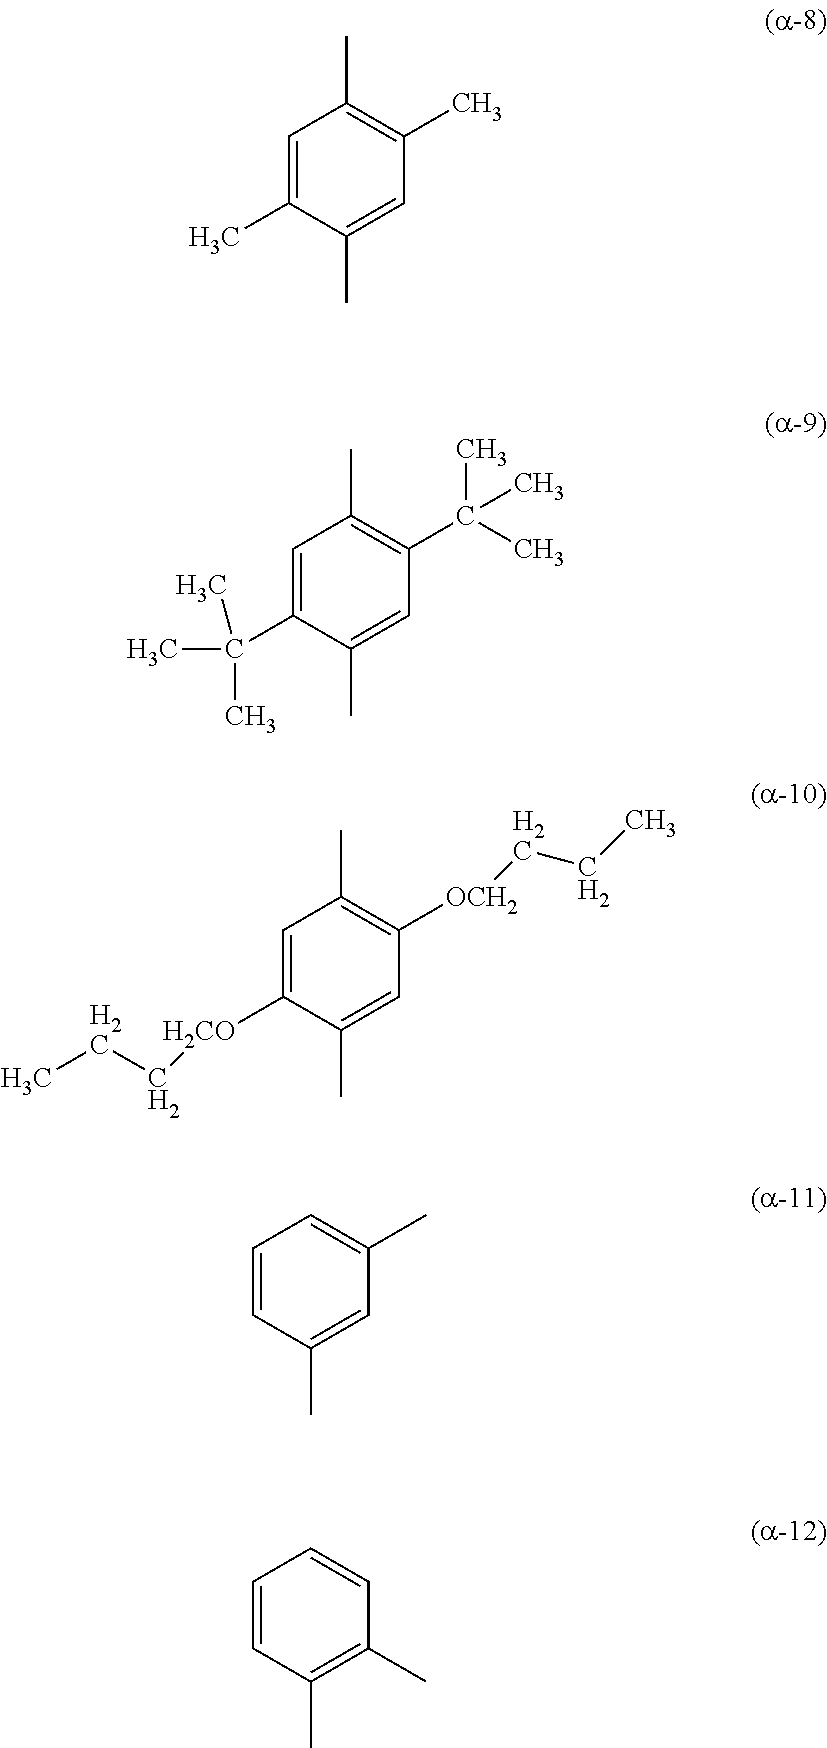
C1=C(C)C(C)=CC(C)=C1C.C1=C(C(C)(C)C)C(C)=CC(C(C)(C)C)=C1C.C1=C([H2CO]CCC)C(C)=CC([OCH2]CCC)=C1C.C1=CC(C)=CC(C)=C1.C1=CC(C)=C(C)C=C1
